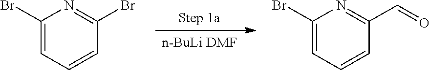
C1(Br)=CC=CC(Br)=N1.C1(Br)=CC=CC(C=O)=N1
